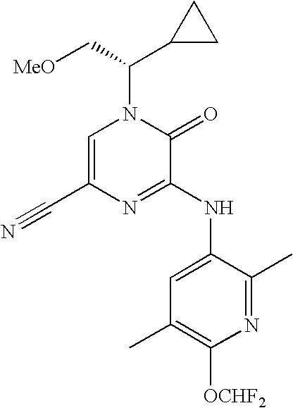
C1=C(C#N)N=C(NC2=CC(C)=C([OCHF2])N=C2C)C(=O)N1C(C[MeO])C1CC1
